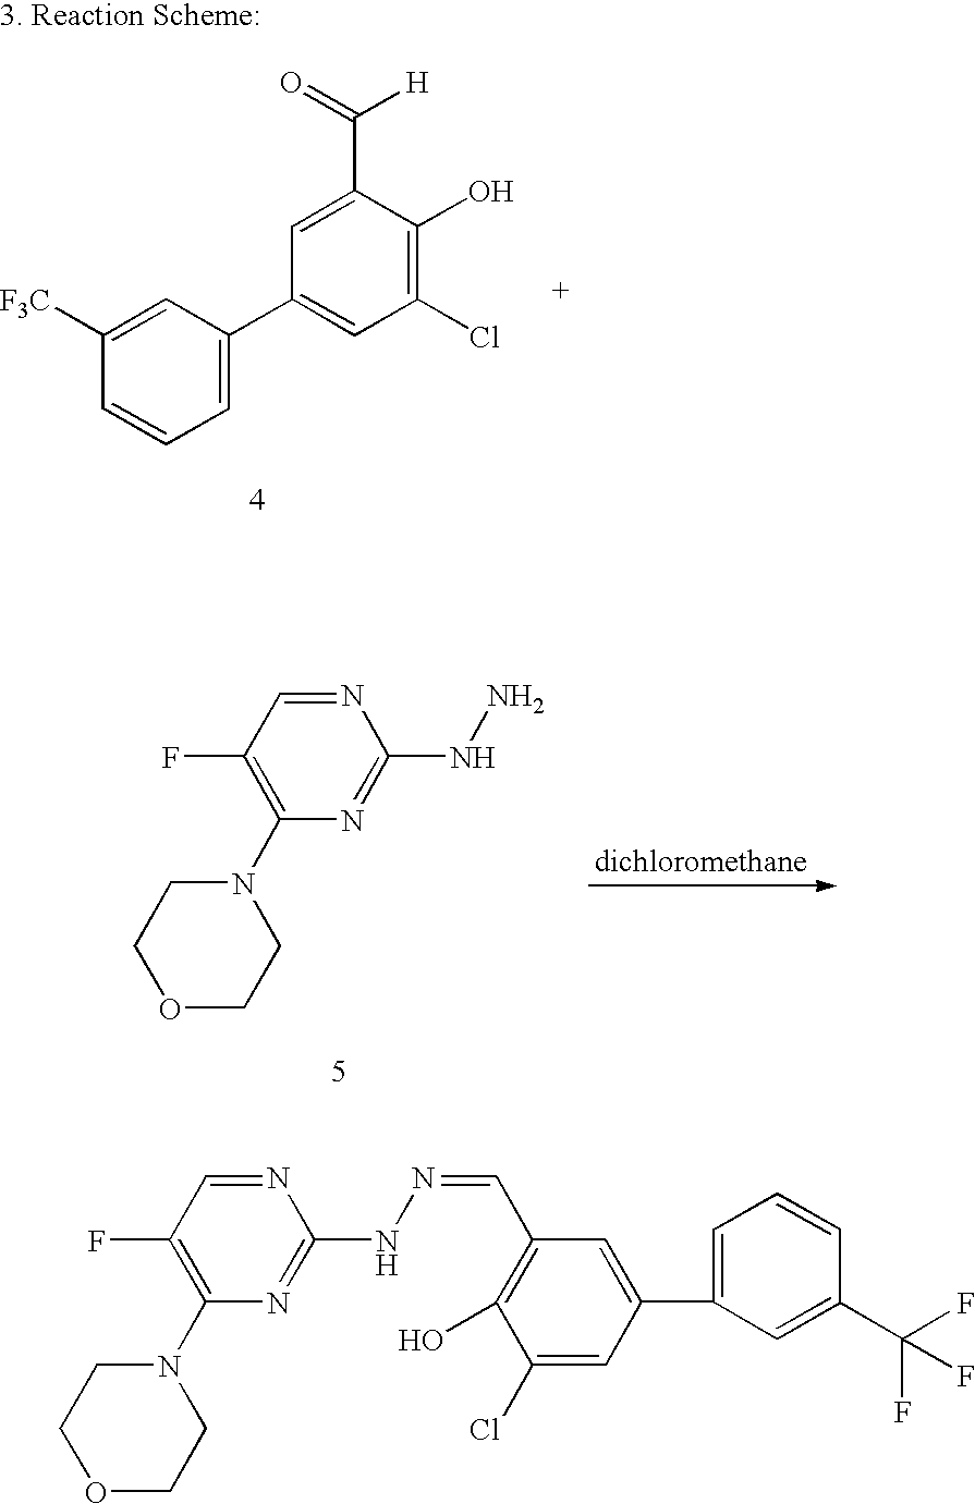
C1(N2CCOCC2)=C(F)C=NC(NN)=N1.C1([F3C])=CC(C2=CC(Cl)=C(O)C(C([H])=O)=C2)=CC=C1.O1CCN(C2=C(F)C=NC(NN=CC3=C(O)C(Cl)=CC(C4=CC=CC(C(F)(F)F)=C4)=C3)=N2)CC1
